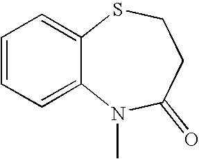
C1=CC=C2C(=C1)SCCC(=O)N2C
